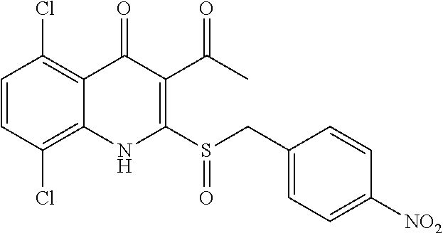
C1=CC(Cl)=C2C(=C1Cl)C(=O)C(C(C)=O)=C(S(CC1=CC=C([NO2])C=C1)=O)N2
